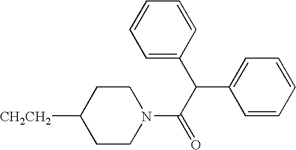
[CH2CH2]C1CCN(C(C(C2=CC=CC=C2)C2=CC=CC=C2)=O)CC1
